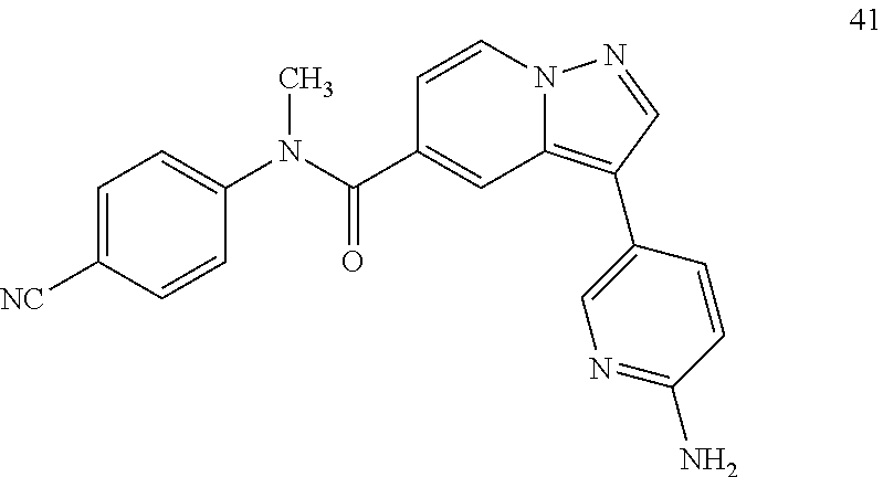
C1=CN2C(=C(C3=CN=C(N)C=C3)C=N2)C=C1C(N(C1=CC=C([NC])C=C1)C)=O
